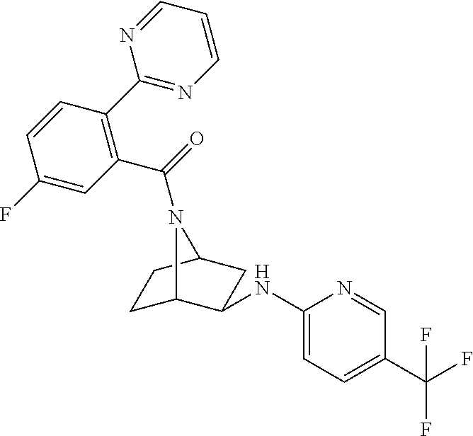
C1C2N(C(=O)C3=C(C4=NC=CC=N4)C=CC(F)=C3)C(CC2NC2=CC=C(C(F)(F)F)C=N2)C1
